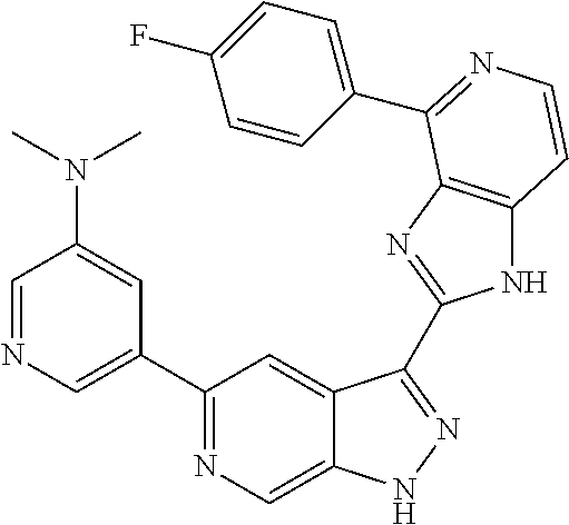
C1=NC=C(C2=NC=C3C(=C2)C(C2=NC4=C(N2)C=CN=C4C2=CC=C(F)C=C2)=NN3)C=C1N(C)C
